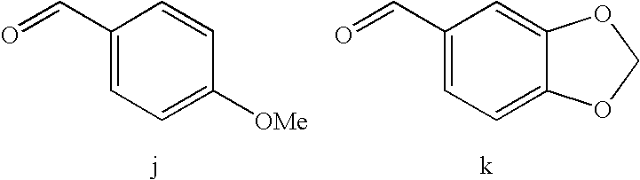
C1=C(C=O)C=CC([OMe])=C1.C1=C(C=O)C=C2C(=C1)OCO2
